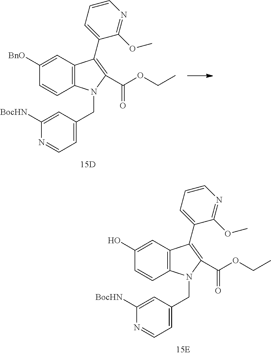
C12=C(C=C([BnO])C=C1)C(C1=CC=CN=C1OC)=C(C(OCC)=O)N2CC1=CC=NC([BocHN])=C1.C12=C(C=C(O)C=C1)C(C1=CC=CN=C1OC)=C(C(OCC)=O)N2CC1=CC=NC([BocHN])=C1
